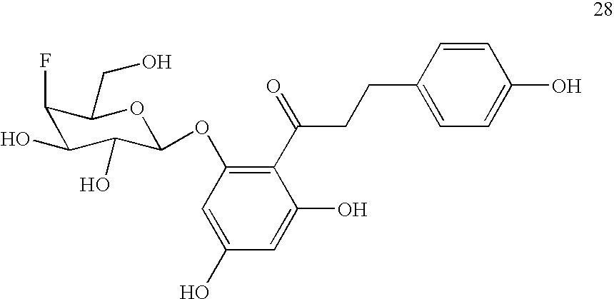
C1(F)C(O)C(O)C(OC2=C(C(CCC3=CC=C(O)C=C3)=O)C(O)=CC(O)=C2)OC1CO
